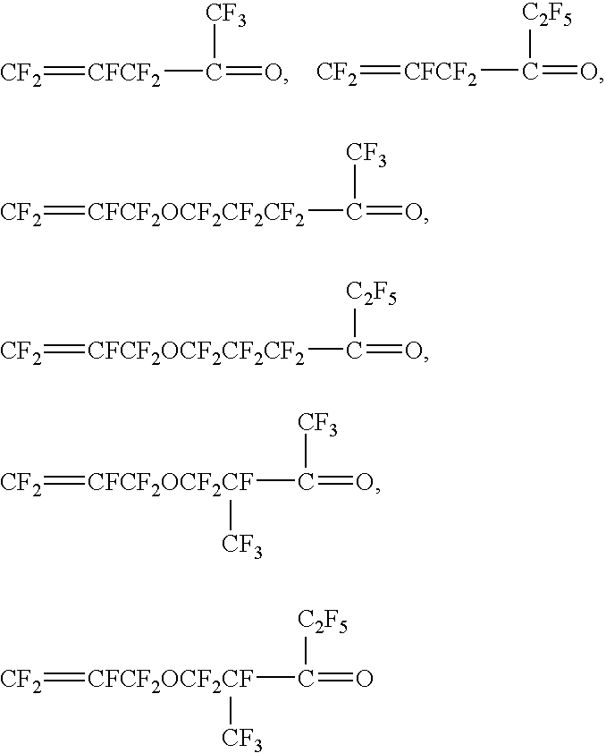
[CF2]=[CFCF2]C(=O)[CF3].[CF2]=[CFCF2]C(=O)[C2F5].[CF2]=[CFCF2OCF2CF2CF2]C(=O)[CF3].[CF2]=[CFCF2OCF2CF2CF2]C(=O)[C2F5].[CF2]=[CFCF2OCF2CF](C(=O)[CF3])[CF3].[CF2]=[CFCF2OCF2CF](C(=O)[C2F5])[CF3]
